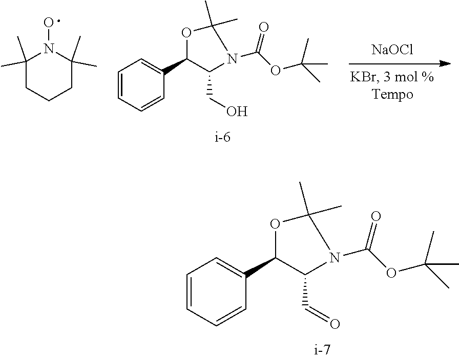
[NaOCl].C1=CC=CC(C2C(CO)N(C(=O)OC(C)(C)C)C(C)(C)O2)=C1.C1(C)(C)CCCC(C)(C)N1O.C1=CC=CC(C2C(C=O)N(C(=O)OC(C)(C)C)C(C)(C)O2)=C1
